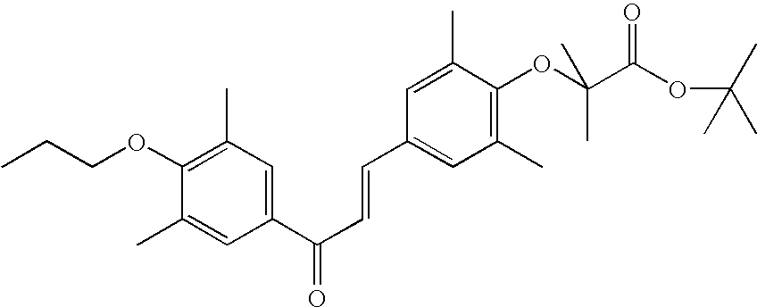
C(OC1=C(C)C=C(C(C=CC2=CC(C)=C(OC(C(=O)OC(C)(C)C)(C)C)C(C)=C2)=O)C=C1C)CC
